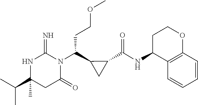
C(C1(C)NC(=N)N(C(C2CC2C(NC2C3=C(OCC2)C=CC=C3)=O)CCOC)C(=O)C1)(C)C
